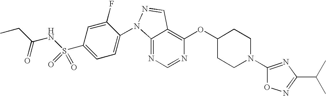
C12=NC=NC(OC3CCN(C4=NC(C(C)C)=NO4)CC3)=C1C=NN2C1=CC=C(S(NC(CC)=O)(=O)=O)C=C1F
